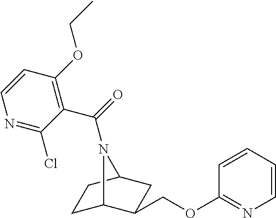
C1C2C(COC3=NC=CC=C3)CC(C1)N2C(=O)C1=C(OCC)C=CN=C1Cl
